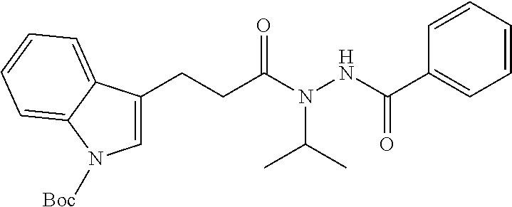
C1=C(CCC(N(NC(C2=CC=CC=C2)=O)C(C)C)=O)C2=CC=CC=C2N1[Boc]
